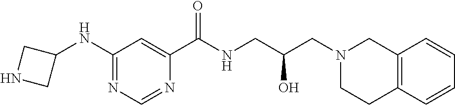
C1(C(NCC(CN2CC3=C(CC2)C=CC=C3)O)=O)=CC(NC2CNC2)=NC=N1
